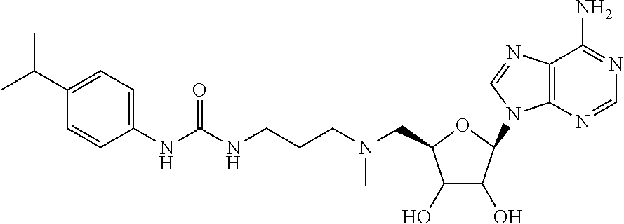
C1(C(C)C)=CC=C(NC(NCCCN(CC2OC(N3C4=C(C(N)=NC=N4)N=C3)C(O)C2O)C)=O)C=C1
